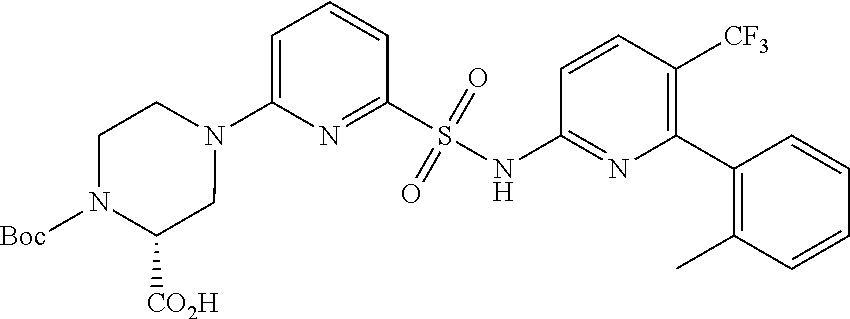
N1(C2=CC=CC(S(NC3=NC(C4=C(C)C=CC=C4)=C([CF3])C=C3)(=O)=O)=N2)CCN([Boc])C([CO2H])C1
